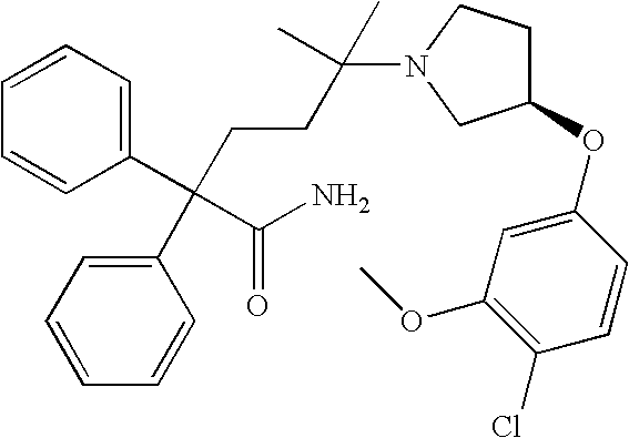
C1=CC=C(C(C(=O)N)(C2=CC=CC=C2)CCC(N2CC(OC3=CC(OC)=C(Cl)C=C3)CC2)(C)C)C=C1
